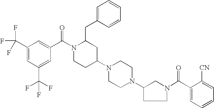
C1(C(F)(F)F)=CC(C(F)(F)F)=CC(C(N2CCC(N3CCN(C4CCN(C(C5=CC=CC=C5[CN])=O)C4)CC3)CC2CC2=CC=CC=C2)=O)=C1
